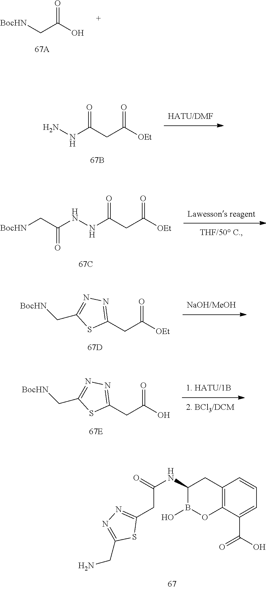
C1(NC(CC2=NN=C(CN)S2)=O)B(O)OC2=C(C1)C=CC=C2C(O)=O.C1(CC(O)=O)=NN=C(C[BocHN])S1.C1(CC([OEt])=O)=NN=C(C[BocHN])S1.[BocHN]CC(NNC(CC([OEt])=O)=O)=O.[BocHN]CC(O)=O.NNC(CC([OEt])=O)=O
